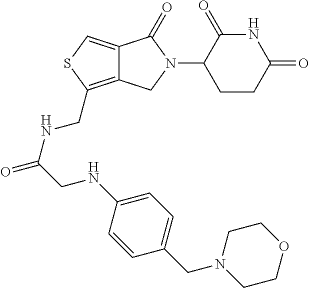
C12=C(CNC(=O)CNC3=CC=C(CN4CCOCC4)C=C3)SC=C1C(=O)N(C1CCC(=O)NC1=O)C2
